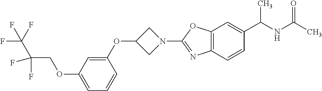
O(C1=CC=CC(OC2CN(C3=NC4=C(O3)C=C(C(NC(C)=O)C)C=C4)C2)=C1)CC(F)(F)C(F)(F)F
